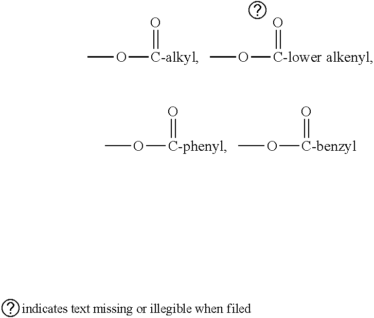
CO[C-phenyl]=O.CO[C-benzyl]=O.CO[C-alkyl]=O.CO[C-lower alkenyl]=O
